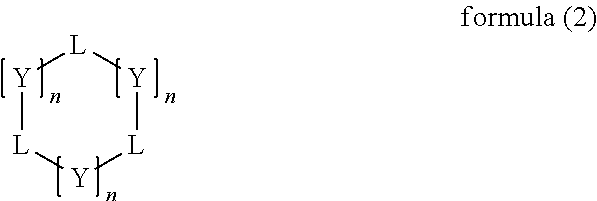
[Y]1[L][Y][L][Y][L]1
